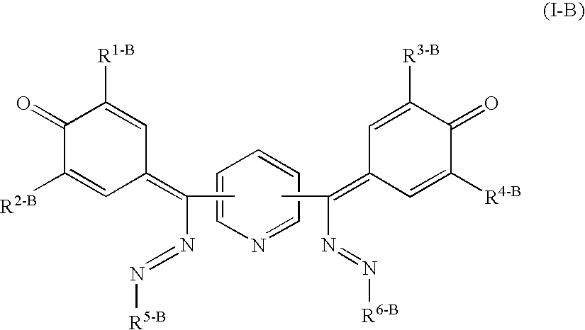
C1=CN=CC=C1.N(=N[R6-B])C(=C1C=C([R4-B])C(=O)C([R3-B])=C1)C.C1(=O)C([R2-B])=CC(=C(N=N[R5-B])C)C=C1[R1-B]
